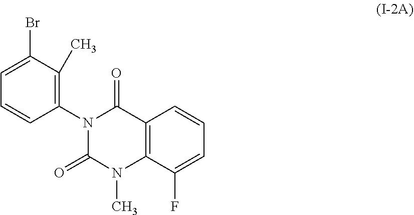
C1=C(Br)C(C)=C(N2C(=O)C3=C(N(C)C2=O)C(F)=CC=C3)C=C1
